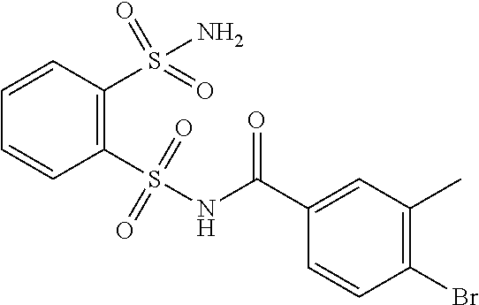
C1(Br)=C(C)C=C(C(NS(C2=C(S(N)(=O)=O)C=CC=C2)(=O)=O)=O)C=C1
